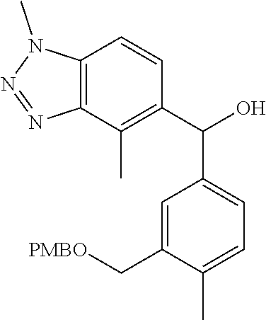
C1=CC2=C(C(C)=C1C(C1=CC=C(C)C(C[PMBO])=C1)O)N=NN2C
